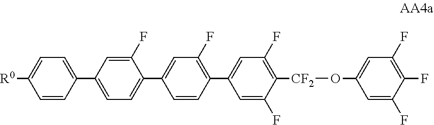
[R0]C1=CC=C(C2=CC=C(C3=CC(F)=C(C4=CC(F)=C([CF2]OC5=CC(F)=C(F)C(F)=C5)C(F)=C4)C=C3)C(F)=C2)C=C1
